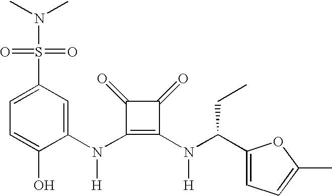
N(C1=C(N(C(C2=CC=C(C)O2)CC)[H])C(=O)C1=O)([H])C1=CC(S(N(C)C)(=O)=O)=CC=C1O
